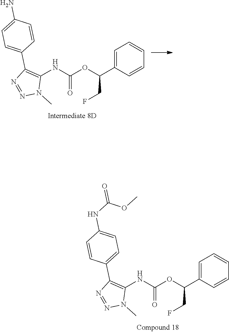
C1=C(C(OC(NC2=C(C3=CC=C(N)C=C3)N=NN2C)=O)CF)C=CC=C1.C1=C(C(OC(NC2=C(C3=CC=C(NC(=O)OC)C=C3)N=NN2C)=O)CF)C=CC=C1
